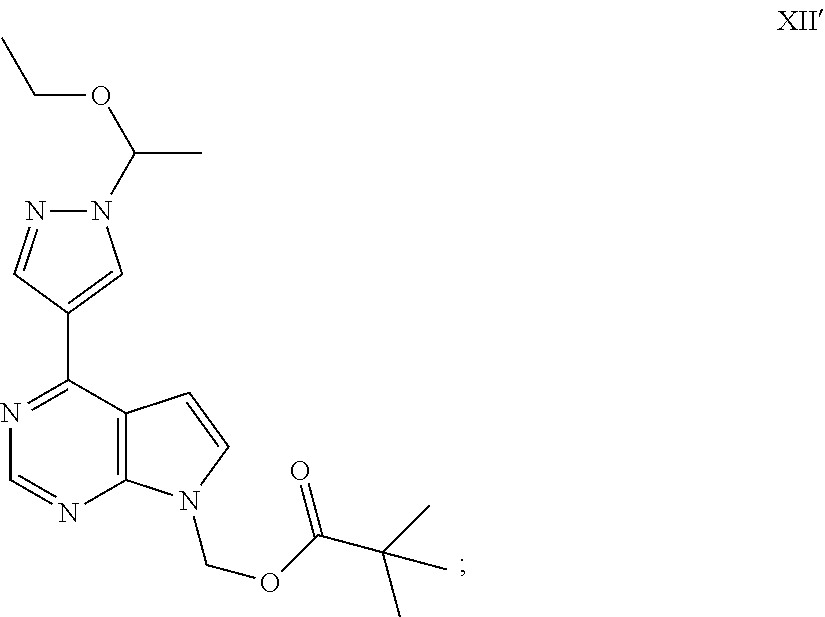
N1=C(C2=CN(C(C)OCC)N=C2)C2=C(N=C1)N(COC(C(C)(C)C)=O)C=C2
